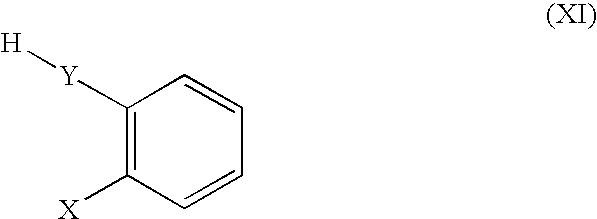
C1([Y][H])=C([X])C=CC=C1
